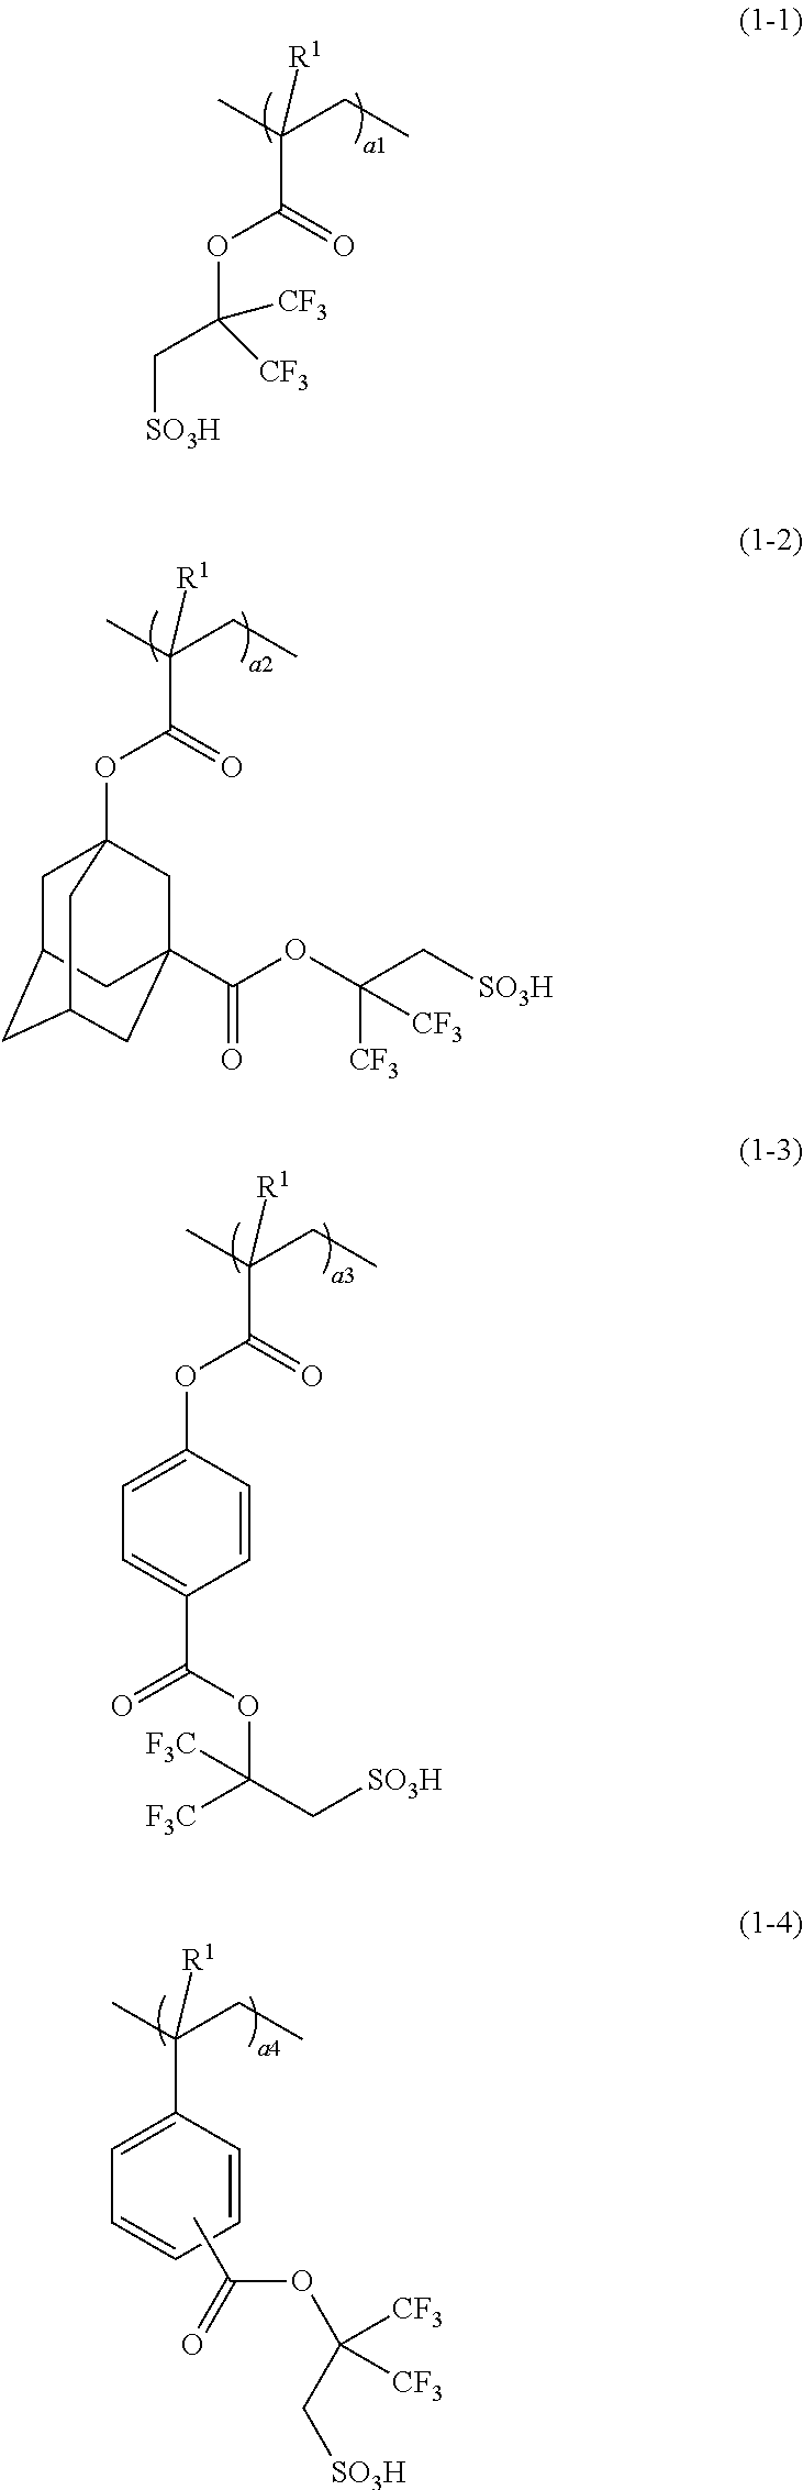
CC(CC)([R1])C(=O)OC(C[SO3H])([CF3])[CF3].CC(CC)([R1])C(=O)OC12CC3CC(CC(C(OC(C[SO3H])([CF3])[CF3])=O)(C1)C3)C2.CC(CC)([R1])C(=O)OC1=CC=C(C(OC(C[SO3H])([F3C])[F3C])=O)C=C1.CC(CC)([R1])C1=CC=CC=C1.CC(OC(C[SO3H])([CF3])[CF3])=O
